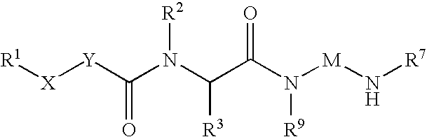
[R1][X][Y]C(N(C(C(N([M]N[R7])[R9])=O)[R3])[R2])=O
